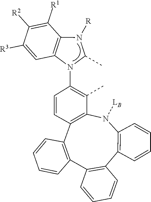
C12=C(N(C3=C(C)C4=C(C5=C(C6=C(C7=C(N4[LB])C=CC=C7)C=CC=C6)C=CC=C5)C=C3)C(C)N1[R])C=C([R3])C([R2])=C2[R1]
